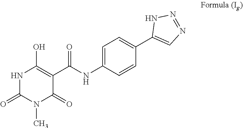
N1C(=O)N(C)C(=O)C(C(NC2=CC=C(C3=CN=NN3)C=C2)=O)=C1O
